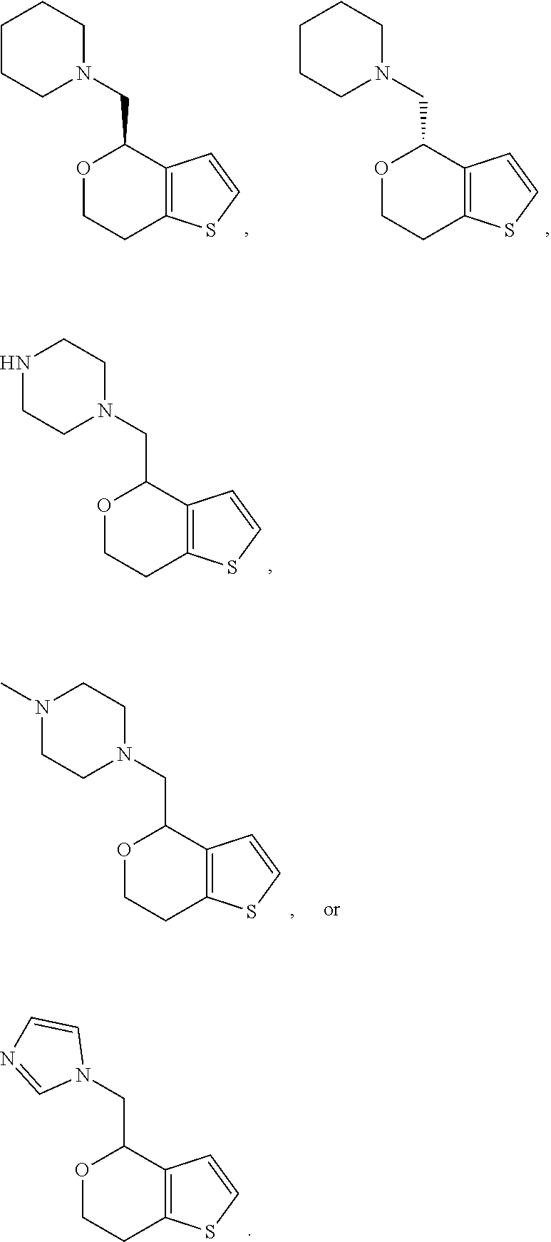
O1CCC2=C(C1CN1CCCCC1)C=CS2.O1CCC2=C(C1CN1CCCCC1)C=CS2.O1CCC2=C(C1CN1C=CN=C1)C=CS2.O1CCC2=C(C1CN1CCNCC1)C=CS2.O1CCC2=C(C1CN1CCN(C)CC1)C=CS2
